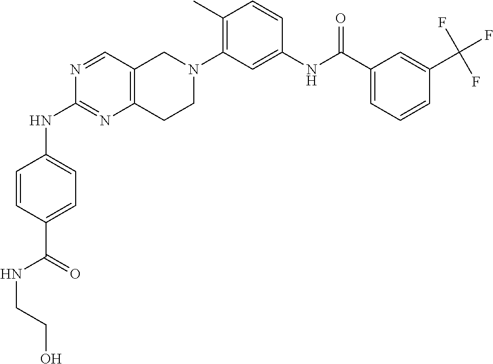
N1=CC2=C(N=C1NC1=CC=C(C(NCCO)=O)C=C1)CCN(C1=C(C)C=CC(NC(C3=CC=CC(C(F)(F)F)=C3)=O)=C1)C2
